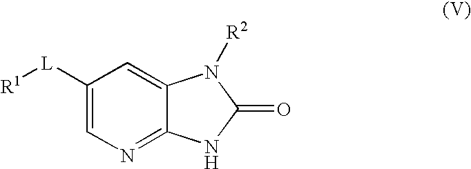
[R1][L]C1=CN=C2C(=C1)N([R2])C(=O)N2
